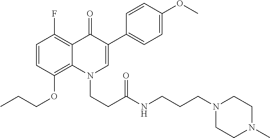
C1=C(OC)C=CC(C2=CN(CCC(NCCCN3CCN(C)CC3)=O)C3=C(OCCC)C=CC(F)=C3C2=O)=C1
